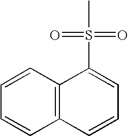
C1=CC2=C(C=C1)C=CC=C2S(=O)(=O)C
